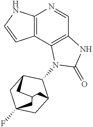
C12=C(C3=C(C=N1)NC(=O)N3C1C3CC4(F)CC1CC(C3)C4)C=CN2
